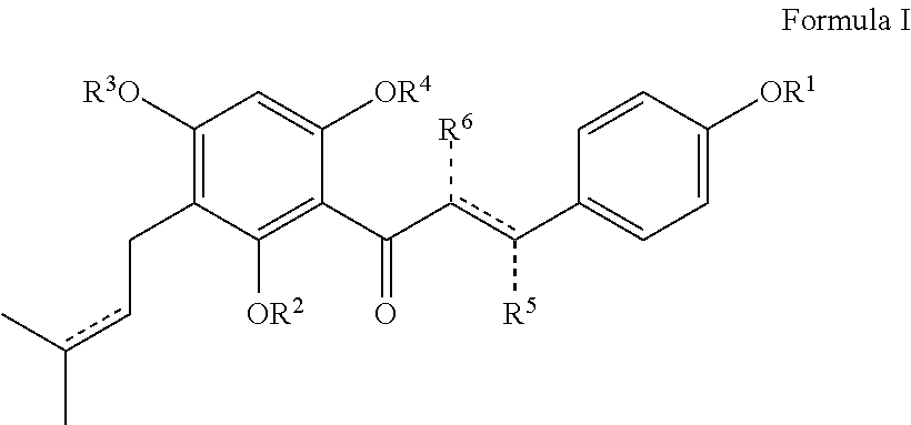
C1([R3O])=C(Ccc(C)C)C([OR2])=C(C(c(c(C2=CC=C([OR1])C=C2)[R5])[R6])=O)C([OR4])=C1
